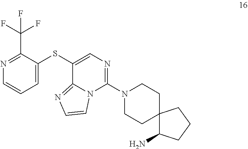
N1=C(C(F)(F)F)C(SC2=CN=C(N3CCC4(CC3)C(N)CCC4)N3C2=NC=C3)=CC=C1
